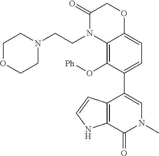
C12=C(O[Ph])C(C3=CN(C)C(=O)C4=C3C=CN4)=CC=C1OCC(=O)N2CCN1CCOCC1
